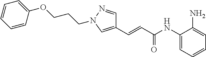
C1(OCCCN2N=CC(C=CC(NC3=CC=CC=C3N)=O)=C2)=CC=CC=C1
